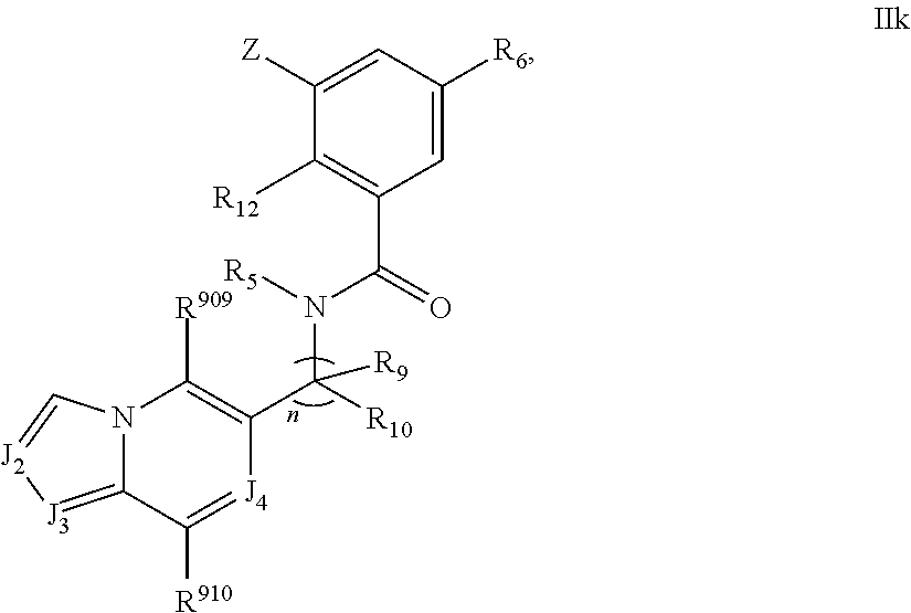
C1=C([Z])C([R12])=C(C(=O)N([R5])C([R10])(C2=C([R909])N3C(=[J3][J2]=C3)C([R910])=[J4]2)[R9])C=C1[R6]
